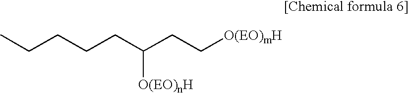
C(CCCC(CC[O(EO)mH])[O(EO)nH])C
